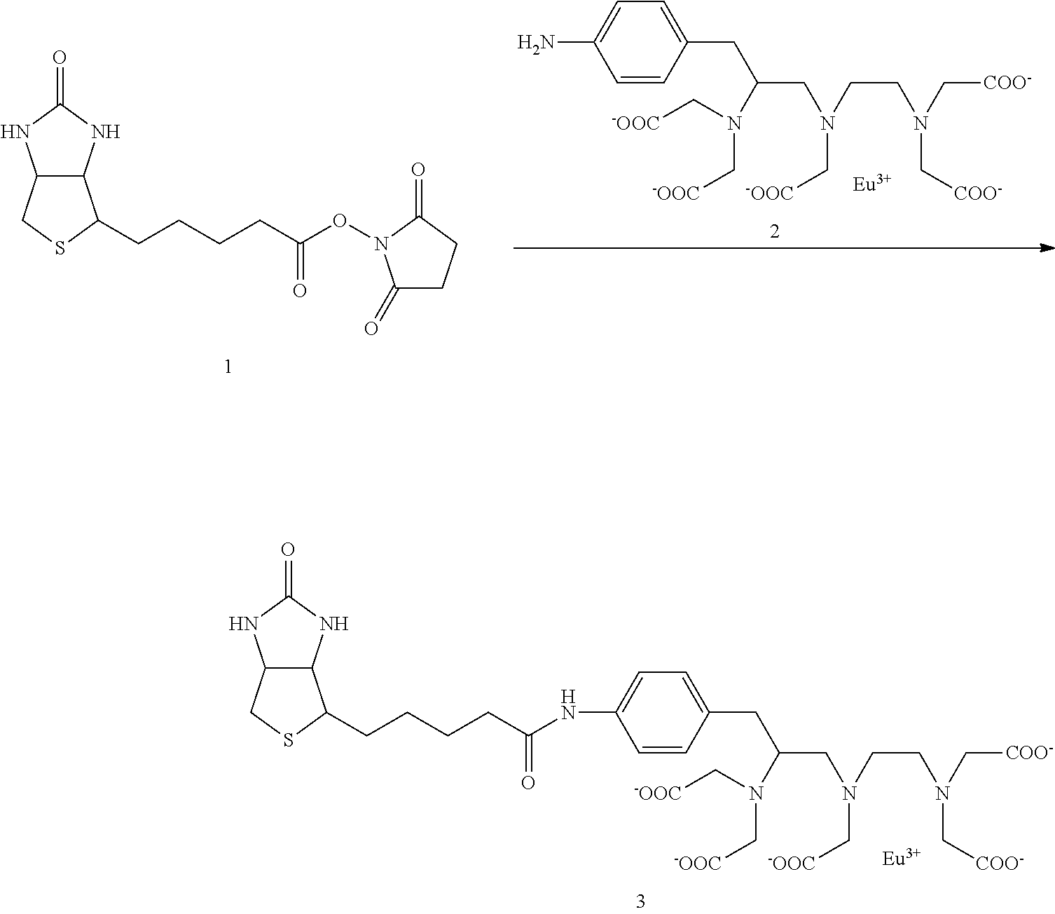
C12C(NC(=O)N1)C(CCCCC(NC1=CC=C(CC(N(C[-OOC])C[-OOC])CN(CCN(C[COO-])C[COO-])C[-OOC])C=C1)=O)SC2.[Eu].C12C(NC(=O)N1)C(CCCCC(ON1C(=O)CCC1=O)=O)SC2.C1=CC(CC(N(C[-OOC])C[-OOC])CN(CCN(C[COO-])C[COO-])C[-OOC])=CC=C1N.[Eu]
